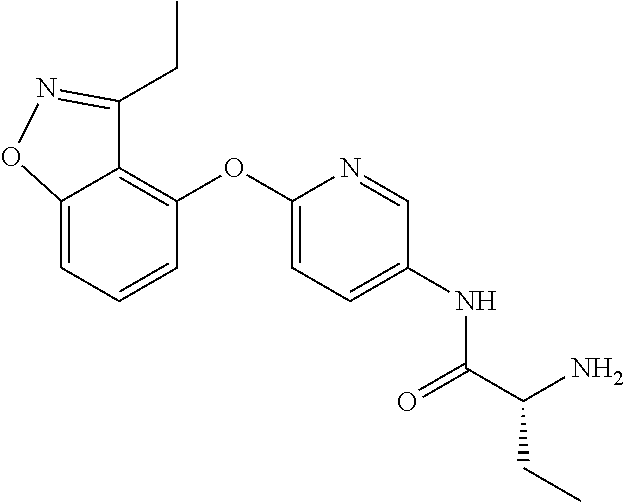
C(C(N)CC)(=O)NC1=CC=C(OC2=C3C(CC)=NOC3=CC=C2)N=C1
